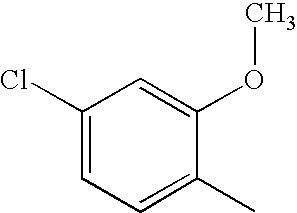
C1(Cl)=CC=C(C)C(OC)=C1
